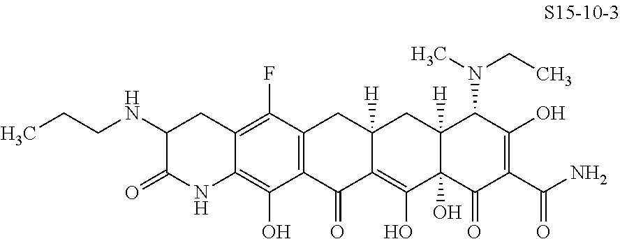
C12=C(F)C3=C(C(O)=C1NC(=O)C(NCCC)C2)C(=O)C1=C(O)C2(O)C([H])(CC1([H])C3)C(N(C)CC)C(O)=C(C(N)=O)C2=O
